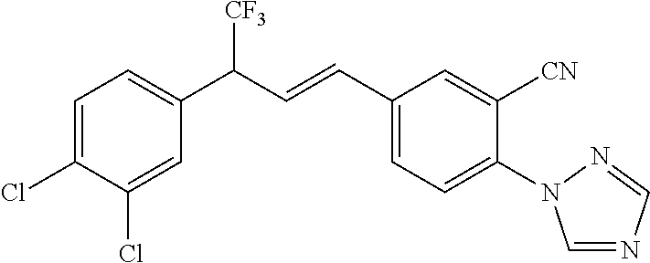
C1=C(Cl)C(Cl)=CC(C(C=CC2=CC=C(N3C=NC=N3)C([CN])=C2)[CF3])=C1
